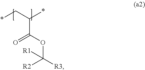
*CC(*)C(=O)OC([R3])([R2])[R1]
